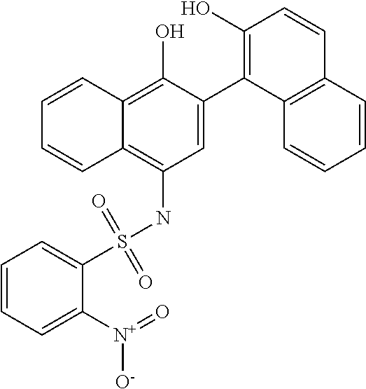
C1=C(C2=C(O)C=CC3=C2C=CC=C3)C(O)=C2C(=C1NS(C1=CC=CC=C1[N+](=O)[O-])(=O)=O)C=CC=C2
